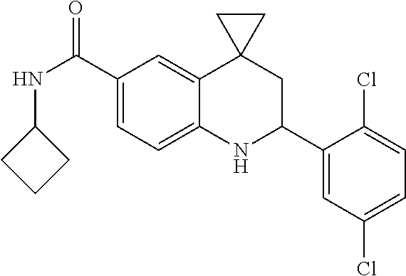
C1(C(NC2CCC2)=O)=CC=C2C(=C1)C1(CC(C3=CC(Cl)=CC=C3Cl)N2)CC1
